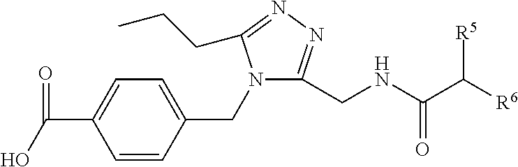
OC(C1=CC=C(CN2C(CNC(C([R6])[R5])=O)=NN=C2CCC)C=C1)=O
